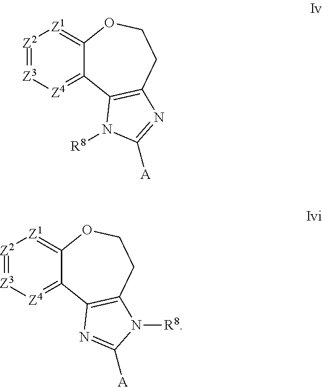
[Z2]1=[Z3][Z4]=C2C(=[Z1]1)OCCC1=C2N([R8])C([A])=N1.[Z2]1=[Z3][Z4]=C2C(=[Z1]1)OCCC1=C2N=C([A])N1[R8]
